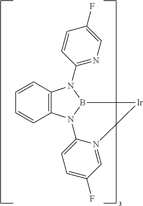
C1=CC2=C(C=C1)N1B(N2C2=NC=C(F)C=C2)[Ir]N2=CC(F)=CC=C12
